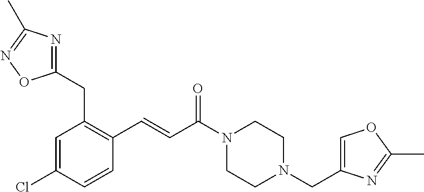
C1(CC2=C(C=CC(N3CCN(CC4=COC(C)=N4)CC3)=O)C=CC(Cl)=C2)=NC(C)=NO1
